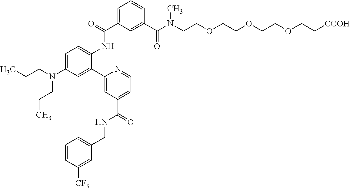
N(C1=CC=C(NC(C2=CC=CC(C(N(CCOCCOCCOCC[COOH])C)=O)=C2)=O)C(C2=CC(C(NCC3=CC=CC([CF3])=C3)=O)=CC=N2)=C1)(CCC)CCC
